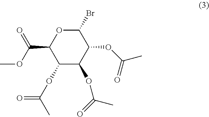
C1(OC(C)=O)C(OC(=O)C)C(OC(=O)C)C(Br)OC1C(=O)OC
